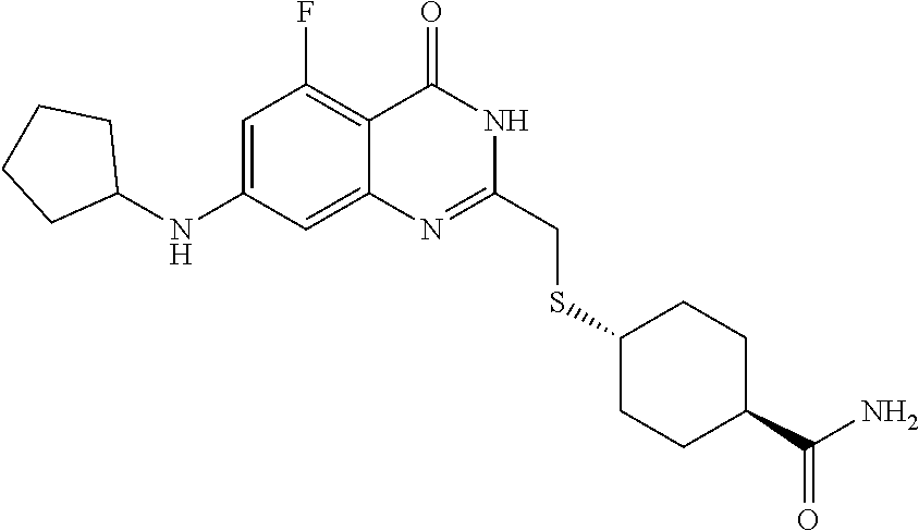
C1CCC(NC2=CC(F)=C3C(=O)NC(CSC4CCC(C(=O)N)CC4)=NC3=C2)C1
